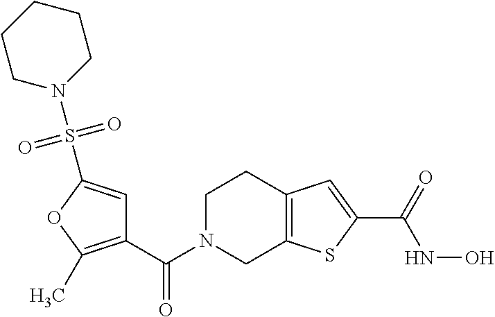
C1(C(N2CCC3=C(C2)SC(C(NO)=O)=C3)=O)=C(C)OC(S(=O)(=O)N2CCCCC2)=C1
